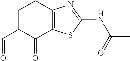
C1C(C=O)C(=O)C2=C(C1)N=C(NC(C)=O)S2
